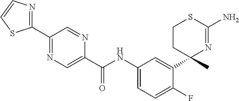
C(NC1=CC=C(F)C(C2(C)N=C(N)SCC2)=C1)(=O)C1=CN=C(C2=NC=CS2)C=N1
